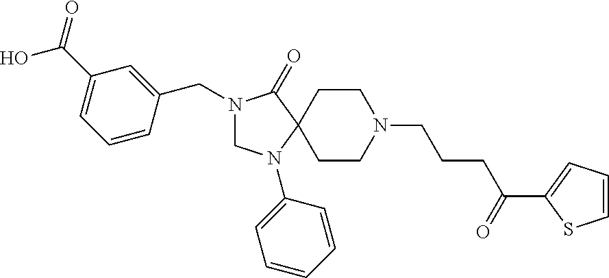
C1CN(CCCC(C2=CC=CS2)=O)CCC12C(=O)N(CC1=CC(C(=O)O)=CC=C1)CN2C1=CC=CC=C1
